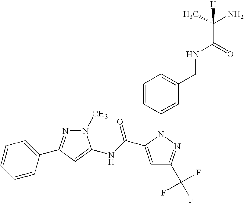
C1=C(C(NC2=CC(C3=CC=CC=C3)=NN2C)=O)N(C2=CC(CNC(C(N)(C)[H])=O)=CC=C2)N=C1C(F)(F)F
